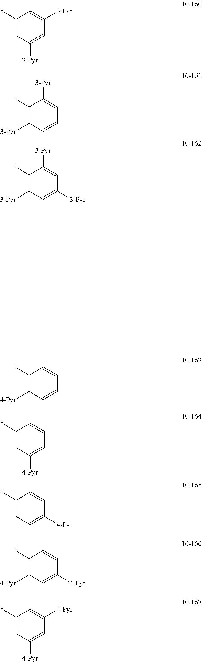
C1([3-Pyr])=CC([3-Pyr])=CC([3-Pyr])=C1*.C1([3-Pyr])=CC([3-Pyr])=CC(*)=C1.C1([3-Pyr])=CC=CC([3-Pyr])=C1*.C1=CC=CC([4-Pyr])=C1*.C1=CC=C([4-Pyr])C=C1*.C1=CC([4-Pyr])=CC=C1*.C1=CC([4-Pyr])=CC([4-Pyr])=C1*.C1=C([4-Pyr])C=C([4-Pyr])C=C1*
